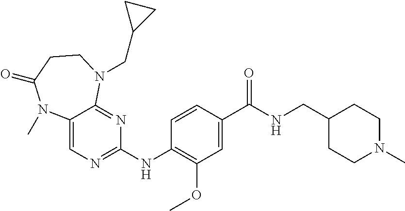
C1(NC2=NC=C3C(=N2)N(CC2CC2)CCC(=O)N3C)=C(OC)C=C(C(NCC2CCN(C)CC2)=O)C=C1
